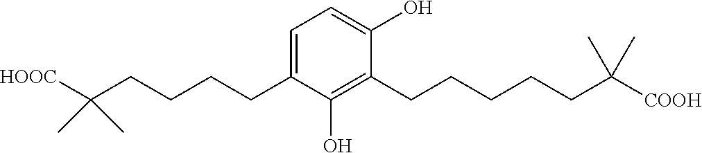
C1(CCCCC(C)(C)[HOOC])=CC=C(O)C(CCCCCC(C)(C)[COOH])=C1O
